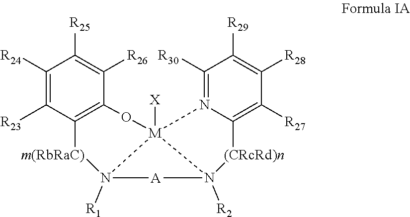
N12([R1])[A]N3([R2])[(CRcRd)n]C4=C([R27])C([R28])=C([R29])C([R30])=N4[M]13([X])OC1=C([m(RbRaC)]2)C([R23])=C([R24])C([R25])=C1[R26]
